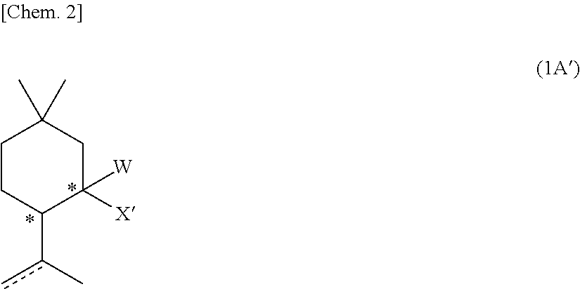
C1CC(c(C)c)C([X])([W])CC1(C)C
